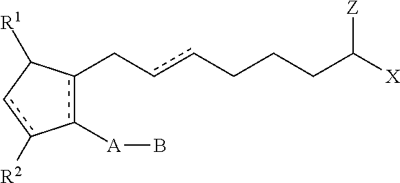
c1([A]B)c(CccCCCC([X])[Z])C([R1])cc-1[R2]
